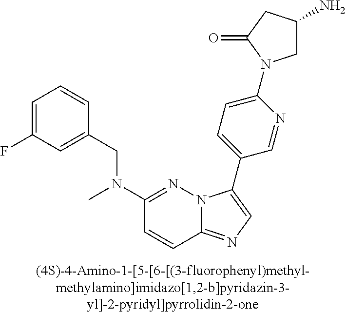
C1(CN(C2=NN3C(=NC=C3C3=CC=C(N4CC(N)CC4=O)N=C3)C=C2)C)=CC(F)=CC=C1
